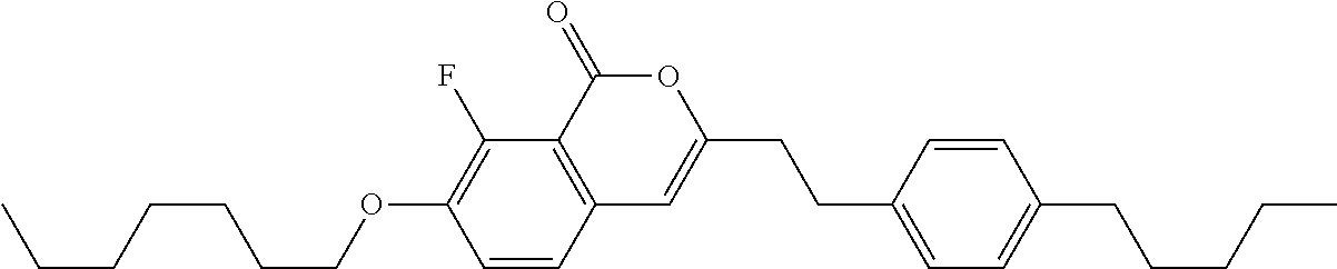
C1=CC2=C(C(F)=C1OCCCCCCC)C(=O)OC(CCC1=CC=C(CCCCC)C=C1)=C2
